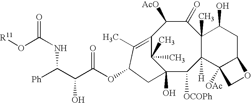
C12(O)C([OCOPh])C3([H])C(C)(C(=O)C([AcO])C(=C(C)C(OC(C(C([Ph])NC(O[R11])=O)O)=O)C1)C2(C)C)C(O)CC1C3([OAc])CO1
